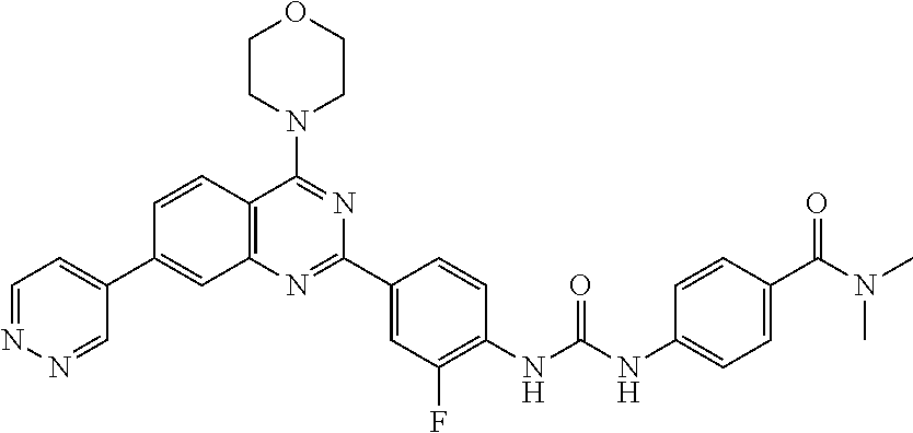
C1=CC2=C(C=C1C1=CC=NN=C1)N=C(C1=CC(F)=C(NC(NC3=CC=C(C(N(C)C)=O)C=C3)=O)C=C1)N=C2N1CCOCC1
